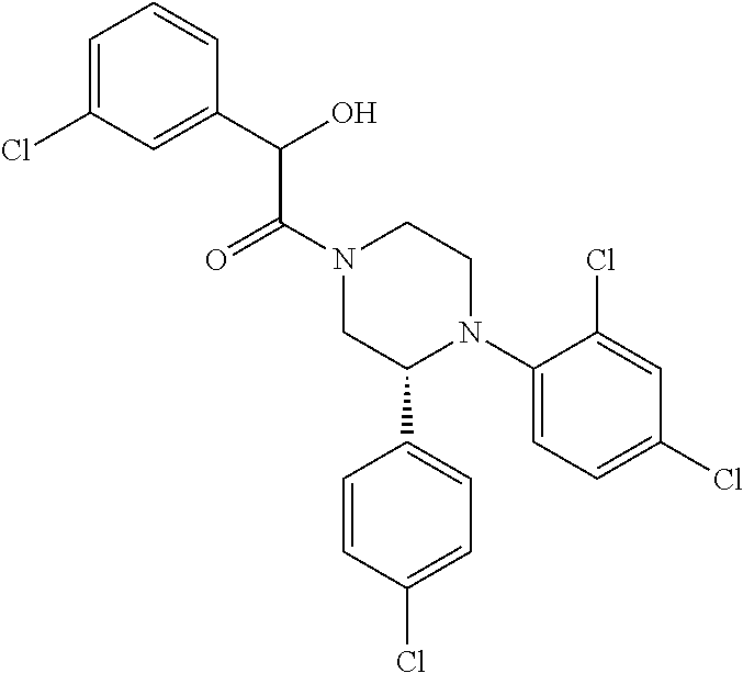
C1(N2CCN(C(C(C3=CC(Cl)=CC=C3)O)=O)CC2C2=CC=C(Cl)C=C2)=CC=C(Cl)C=C1Cl
